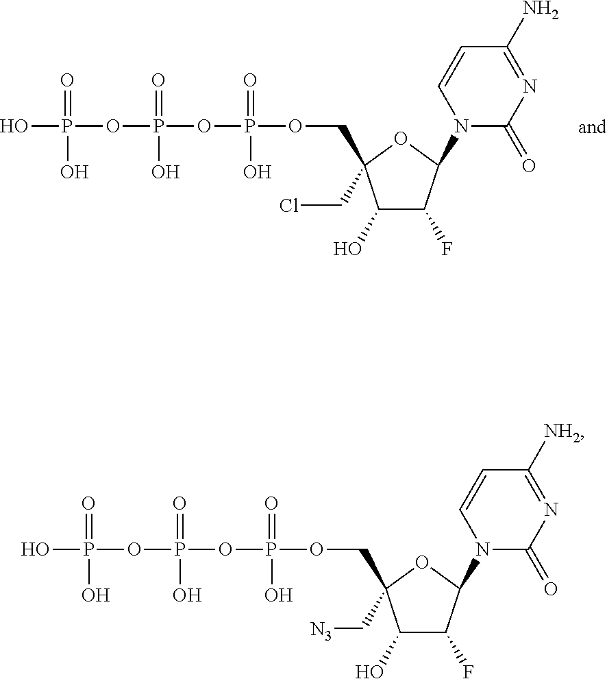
OP(OP(OP(OCC1(CCl)C(O)C(F)C(N2C(=O)N=C(N)C=C2)O1)(=O)O)(=O)O)(O)=O.OP(OP(OP(OCC1(C[N3])C(O)C(F)C(N2C(=O)N=C([NH2])C=C2)O1)(=O)O)(=O)O)(O)=O
